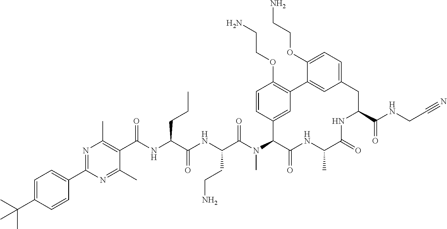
C1=C(C(C)(C)C)C=CC(C2=NC(C)=C(C(NC(C(NC(C(N(C3C(=O)NC(C)C(=O)NC(C(NCC#N)=O)CC4=CC=C(OCCN)C(=C4)C4=C(OCCN)C=CC3=C4)C)=O)CCN)=O)CCC)=O)C(C)=N2)=C1
